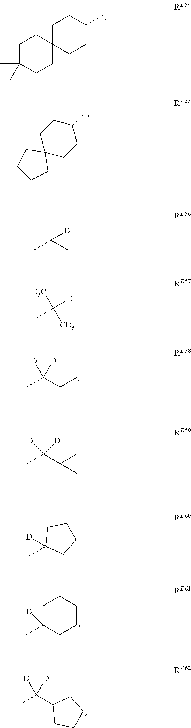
C1C(C)(C)CCC2(C1)CCC(C)CC2.C12(CCC(C)CC1)CCCC2.CC(C(C)C)([D])[D].CC(C(C)(C)C)([D])[D].CC1([D])CCCC1.C1C(C)([D])CCCC1.CC(C1CCCC1)([D])[D].CC(C)(C)[D].CC([D])([D3C])[CD3]
